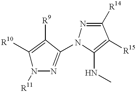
C1([R10])=C([R9])C(N2N=C([R14])C([R15])=C2NC)=NN1[R11]
